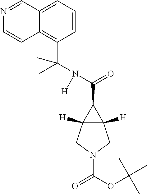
N(C(=O)C1C2([H])C1([H])CN(C(=O)OC(C)(C)C)C2)([H])C(C1=C2C(=CC=C1)C=NC=C2)(C)C
